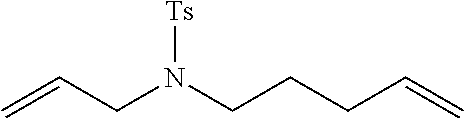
C=CCN(CCCC=C)[Ts]
